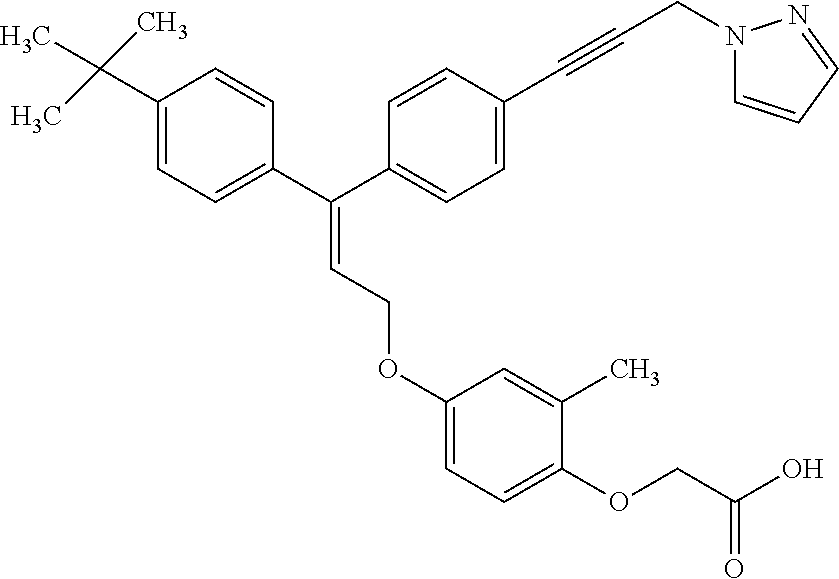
C1(C(C)(C)C)=CC=C(C(C2=CC=C(C#CCN3C=CC=N3)C=C2)=CCOC2=CC=C(OCC(O)=O)C(C)=C2)C=C1
